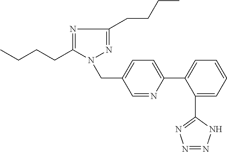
CCCCC1=NC(CCCC)=NN1CC1=CC=C(C2=CC=CC=C2C2=NN=NN2)N=C1
